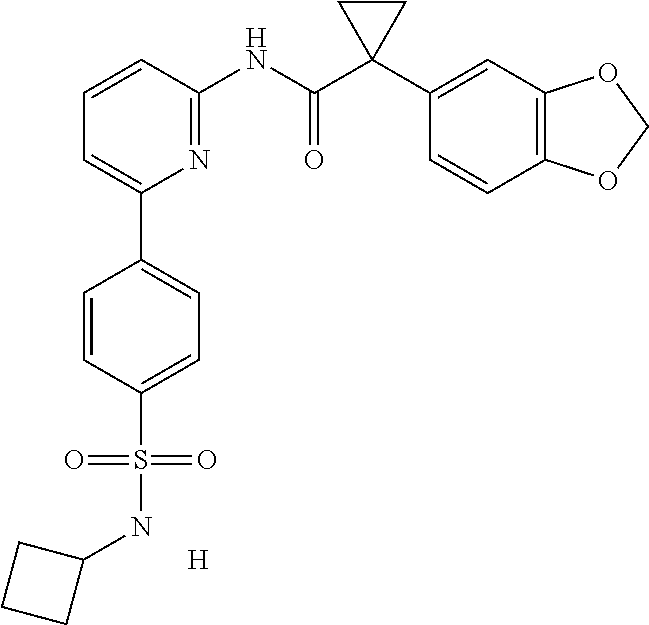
C1=C(C2=CC=C(S(NC3CCC3)(=O)=O)C=C2)N=C(NC(C2(C3=CC4=C(C=C3)OCO4)CC2)=O)C=C1.[H]
